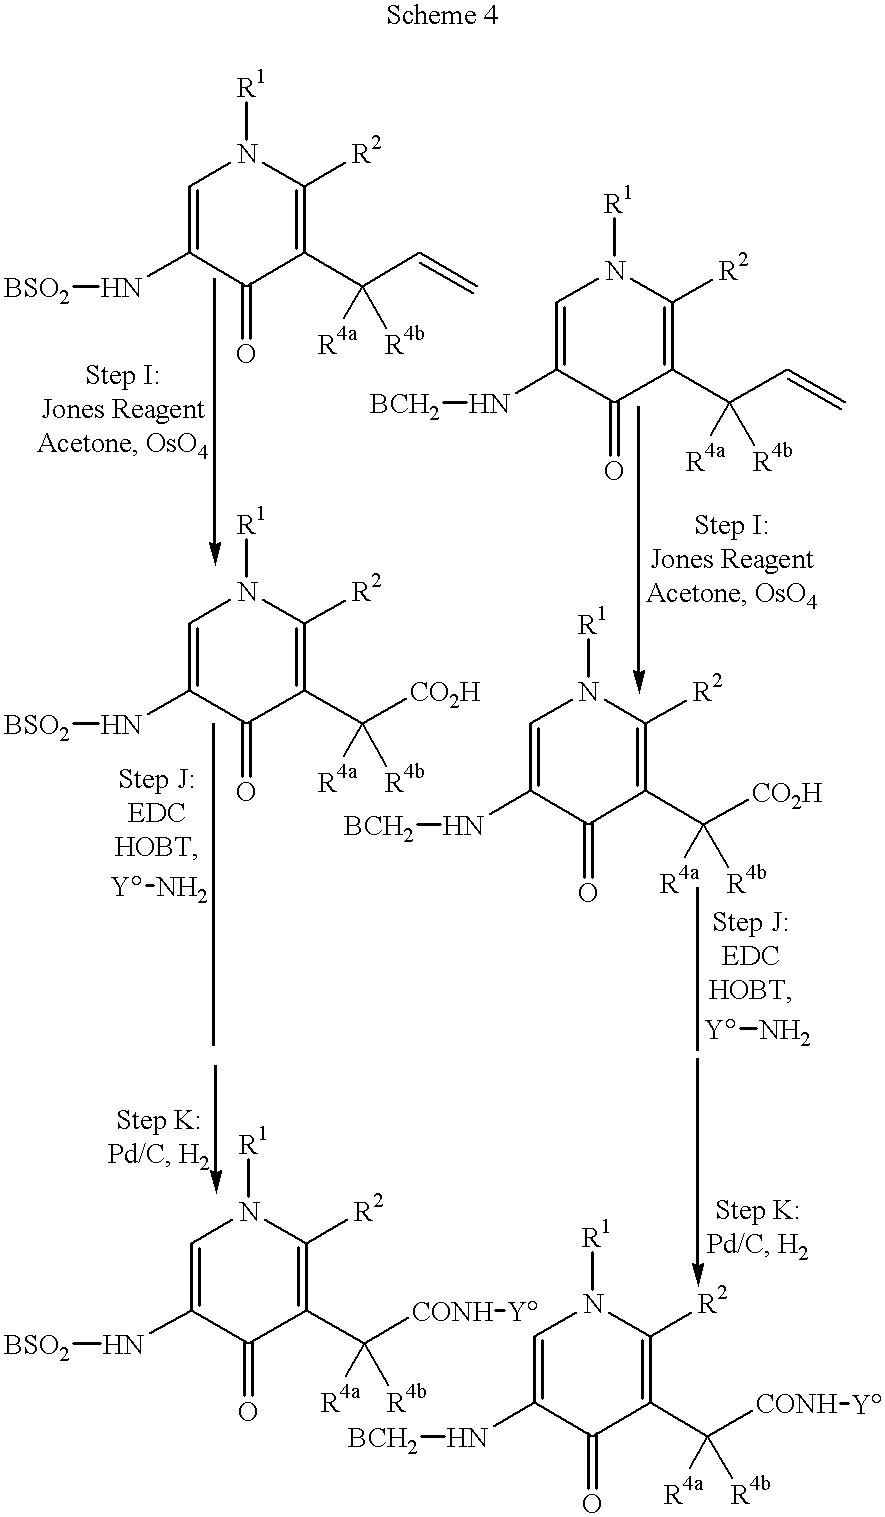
C1=C(N[BSO2])C(=O)C(C(C=C)([R4b])[R4a])=C([R2])N1[R1].C1=C(N[BCH2])C(=O)C(C(C=C)([R4b])[R4a])=C([R2])N1[R1].C1=C(N[BSO2])C(=O)C(C([CO2H])([R4b])[R4a])=C([R2])N1[R1].[Y]N.C1=C(N[BCH2])C(=O)C(C([CO2H])([R4b])[R4a])=C([R2])N1[R1].[Y]N.C1=C(N[BCH2])C(=O)C(C([CONH][Y])([R4b])[R4a])=C([R2])N1[R1].C1=C(N[BSO2])C(=O)C(C([CONH][Y])([R4b])[R4a])=C([R2])N1[R1]
